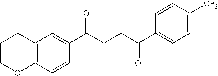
C12=C(C=CC(C(CCC(C3=CC=C([CF3])C=C3)=O)=O)=C1)OCCC2
